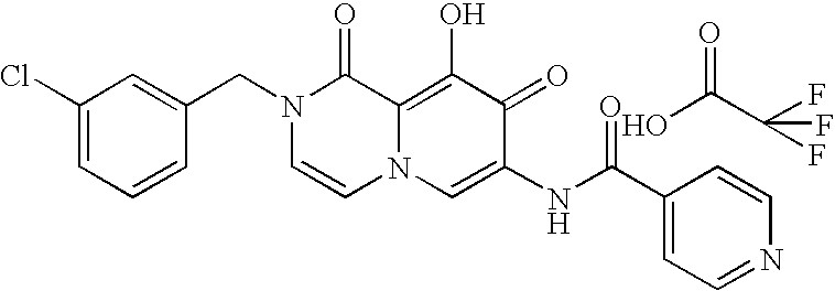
C1(Cl)=CC=CC(CN2C=CN3C(=C(O)C(=O)C(NC(C4=CC=NC=C4)=O)=C3)C2=O)=C1.OC(C(F)(F)F)=O
